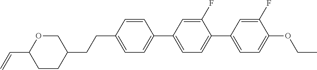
C1OC(C=C)CCC1CCC1=CC=C(C2=CC=C(C3=CC=C(OCC)C(F)=C3)C(F)=C2)C=C1
